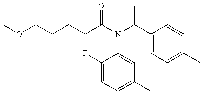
COCCCCC(=O)N(C1=CC(C)=CC=C1F)C(C)C1=CC=C(C)C=C1
